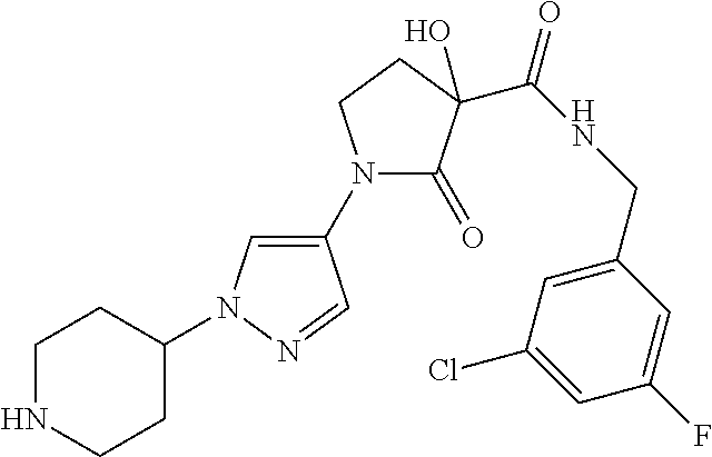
C1NCCC(N2C=C(N3C(=O)C(O)(C(NCC4=CC(Cl)=CC(F)=C4)=O)CC3)C=N2)C1
